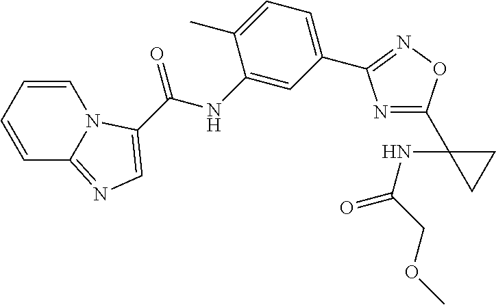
C1(NC(=O)C2=CN=C3C=CC=CN32)=CC(C2=NOC(C3(NC(=O)COC)CC3)=N2)=CC=C1C
